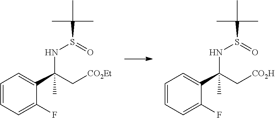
C1=CC=C(F)C(C(C[CO2Et])(NS(C(C)(C)C)=O)C)=C1.C1=CC=C(F)C(C(C[CO2H])(NS(C(C)(C)C)=O)C)=C1
